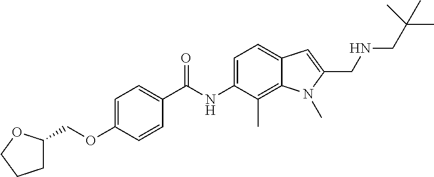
C1=C(OCC2CCCO2)C=CC(C(NC2=CC=C3C(=C2C)N(C)C(CNCC(C)(C)C)=C3)=O)=C1
